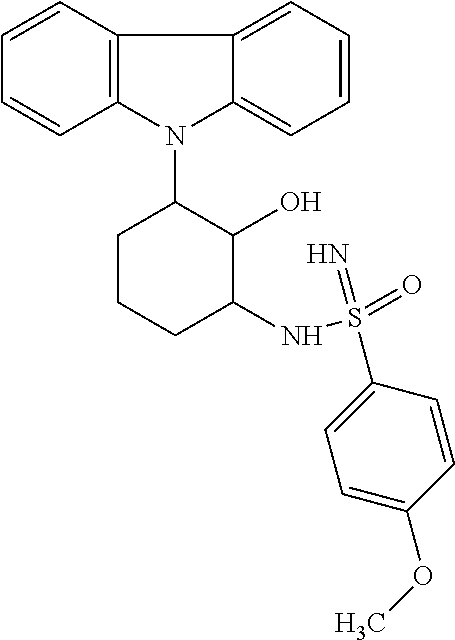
N1(C2CCCC(NS(=O)(=N)C3=CC=C(OC)C=C3)C2O)C2=C(C=CC=C2)C2=CC=CC=C12
